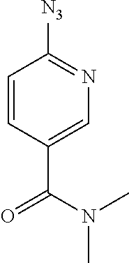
C1=CC(C(=O)N(C)C)=CN=C1[N3]
